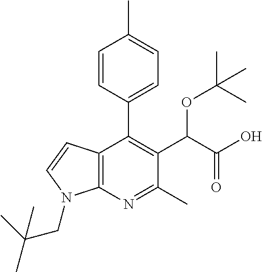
C1=CC(C2=C(C(C(O)=O)OC(C)(C)C)C(C)=NC3=C2C=CN3CC(C)(C)C)=CC=C1C
